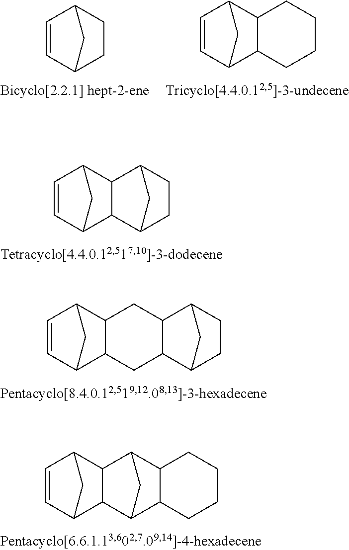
C1=CC2CC1C1C3CCC(C21)C3.C1=CC2CCC1C2.C1=CC2C3C(C1C2)CCCC3.C1=CC2C3C(C1C2)CC1C2CCC(C1C3)C2.C1=CC2CC1C1C3CC(C21)C1C3CCCC1
